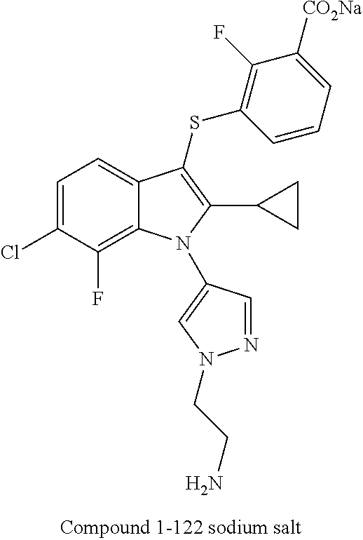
C1=C(Cl)C(F)=C2C(=C1)C(SC1=C(F)C([CO2Na])=CC=C1)=C(C1CC1)N2C1=CN(CCN)N=C1
